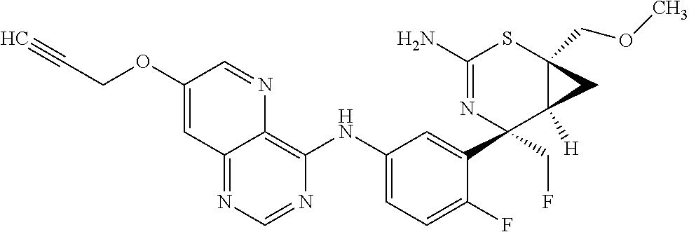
C1(N)=NC(CF)(C2=CC(NC3=C4C(=NC=N3)C=C(OCC#C)C=N4)=CC=C2F)C2([H])C(COC)(S1)C2
